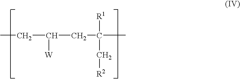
C(C(CC(C)([R1])C[R2])[W])C
